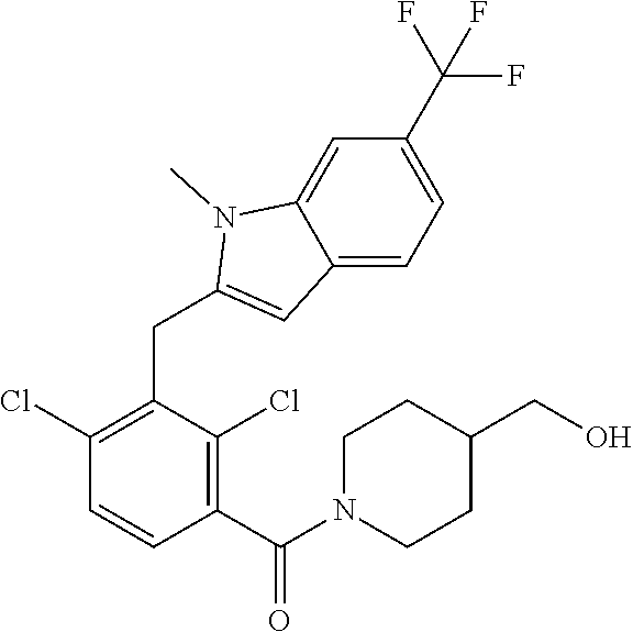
C1(Cl)=C(CC2=CC3=CC=C(C(F)(F)F)C=C3N2C)C(Cl)=C(C(=O)N2CCC(CO)CC2)C=C1
